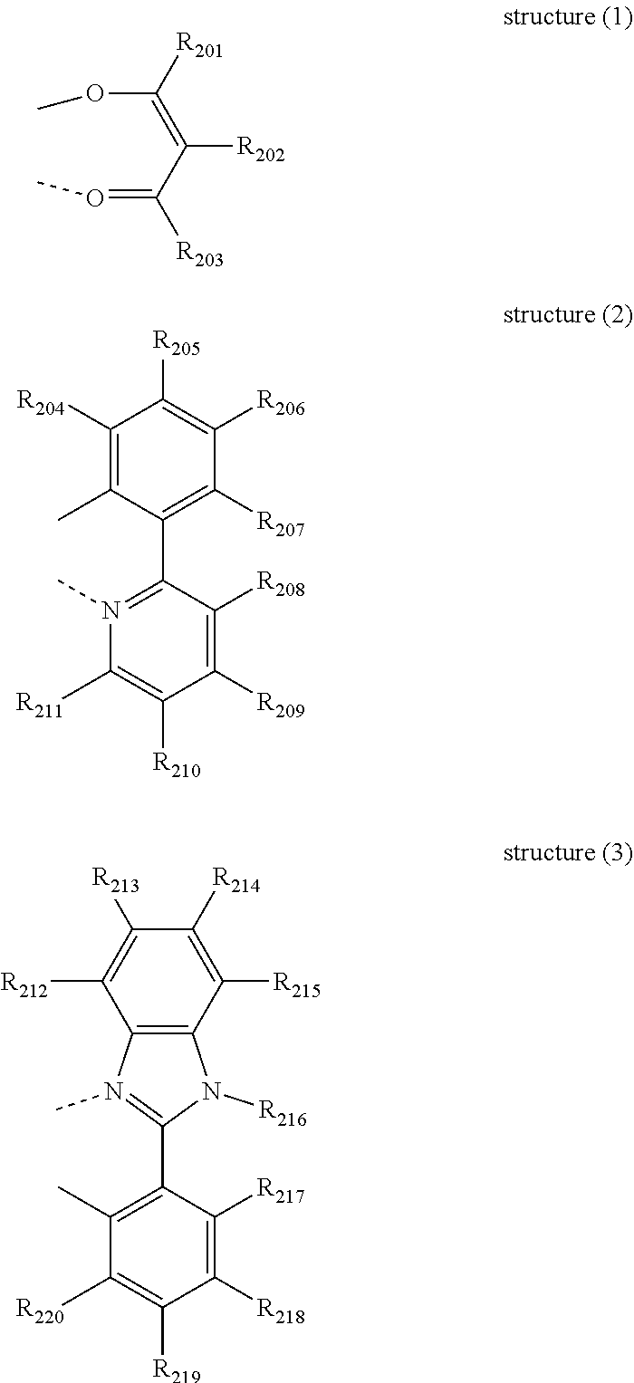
O(=C(C(=C(OC)[R201])[R202])[R203])C.C1([R204])=C(C)C(C2=N(C)C([R211])=C([R210])C([R209])=C2[R208])=C([R207])C([R206])=C1[R205].C12=C(C([R215])=C([R214])C([R213])=C1[R212])N([R216])C(C1=C(C)C([R220])=C([R219])C([R218])=C1[R217])=N2C
